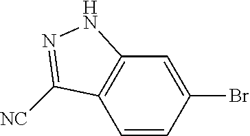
C1=CC(Br)=CC2=C1C([NC])=NN2
